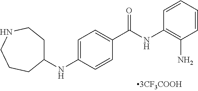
C1=CC=CC(N)=C1NC(C1=CC=C(NC2CCNCCC2)C=C1)=O
